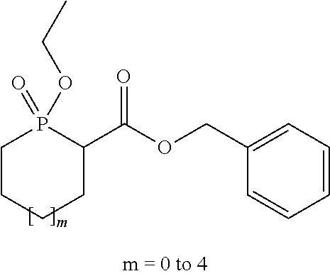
C1CCCC(C(=O)OCC2=CC=CC=C2)P1(=O)OCC
